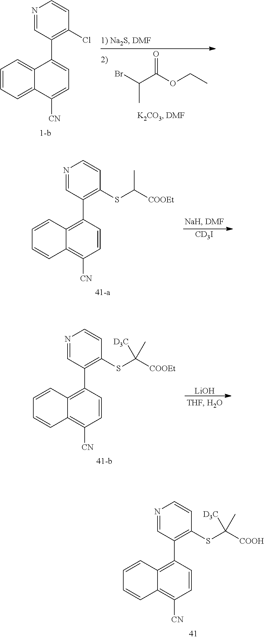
N1=CC(C2=C3C(=C([CN])C=C2)C=CC=C3)=C(SC([COOH])([D3C])C)C=C1.N1=CC(C2=C3C(=C([CN])C=C2)C=CC=C3)=C(SC([COOEt])C)C=C1.[CD3I].N1=CC(C2=C3C(=C([CN])C=C2)C=CC=C3)=C(SC([COOEt])([D3C])C)C=C1.[LiOH].N1=CC(C2=CC=C([CN])C3=CC=CC=C23)=C(Cl)C=C1.O=C(OCC)C(Br)C
